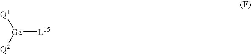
[Ga]([L15])([Q2])[Q1]
